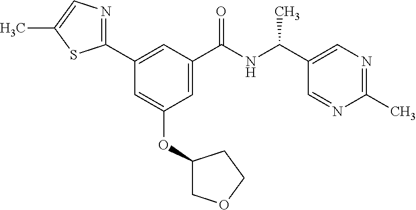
C1(C)=NC=C(C(NC(C2=CC(OC3COCC3)=CC(C3=NC=C(C)S3)=C2)=O)C)C=N1
